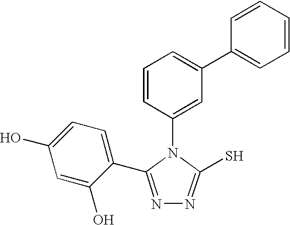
C1=CC(N2C(S)=NN=C2C2=CC=C(O)C=C2O)=CC(C2=CC=CC=C2)=C1
